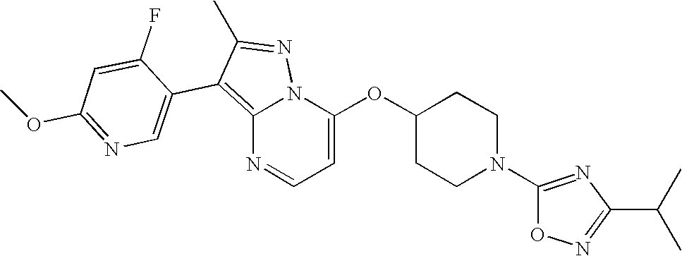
C12=C(C3=CN=C(OC)C=C3F)C(C)=NN1C(OC1CCN(C3=NC(C(C)C)=NO3)CC1)=CC=N2
